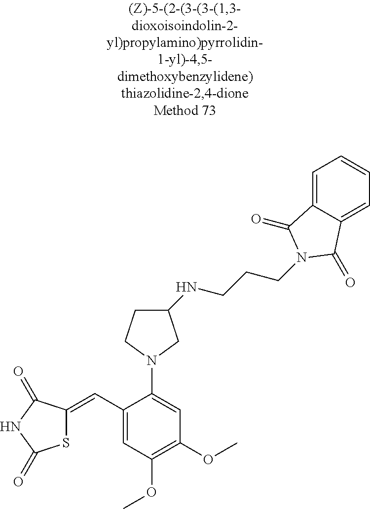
S1C(=CC2=CC(OC)=C(OC)C=C2N2CCC(NCCCN3C(=O)C4=CC=CC=C4C3=O)C2)C(=O)NC1=O
